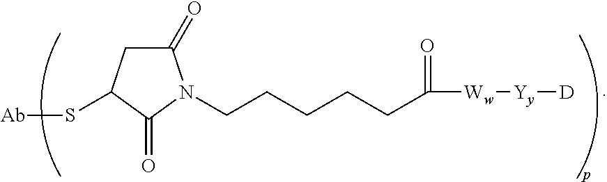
C1(=O)CC(S[Ab])C(=O)N1CCCCCC(=O)[Ww][Yy][D]
